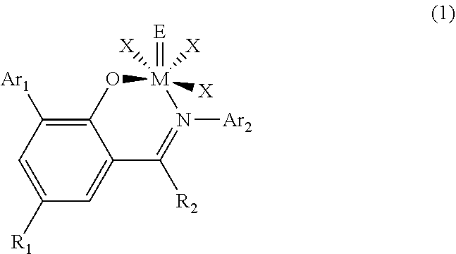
C12=C([Ar1])C=C([R1])C=C1C([R2])=N([Ar2])[M](=[E])([X])([X])([X])O2
